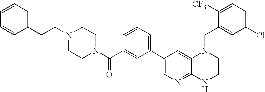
C1(C2=CC=CC(C(N3CCN(CCC4=CC=CC=C4)CC3)=O)=C2)=CN=C2C(=C1)N(CC1=CC(Cl)=CC=C1[CF3])CCN2
